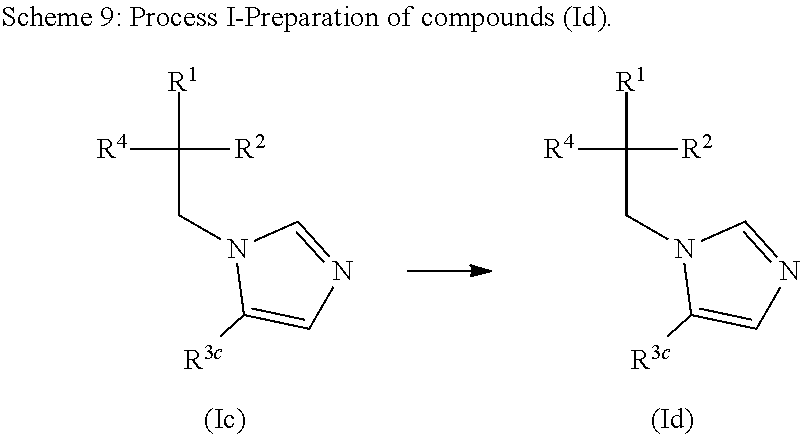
[R1]C(CN1C([R3c])=CN=C1)([R2])[R4].[R1]C(CN1C([R3c])=CN=C1)([R2])[R4]
